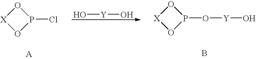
O1[X]OP1Cl.O[Y]O.O1[X]OP1O[Y]O.B
